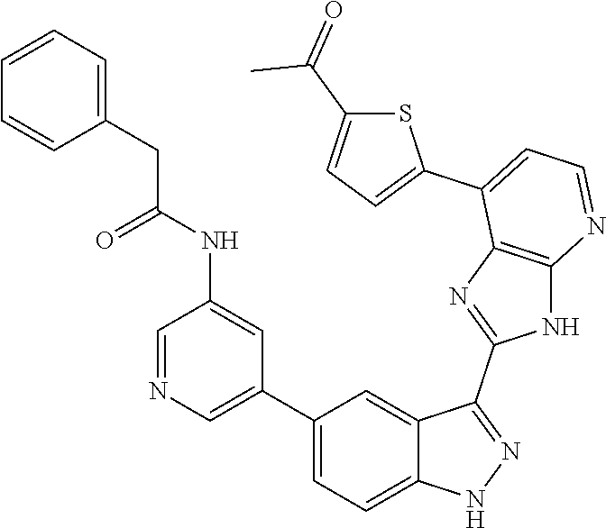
C1=NC=C(C2=CC=C3C(=C2)C(C2=NC4=C(N2)N=CC=C4C2=CC=C(C(=O)C)S2)=NN3)C=C1NC(CC1=CC=CC=C1)=O
